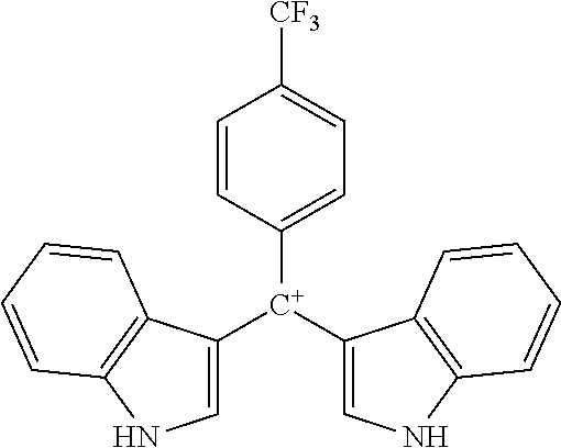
C1([C+](C2=CNC3=C2C=CC=C3)C2=CNC3=C2C=CC=C3)=CC=C([CF3])C=C1
